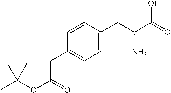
C1(CC(C(O)=O)N)=CC=C(CC(OC(C)(C)C)=O)C=C1
